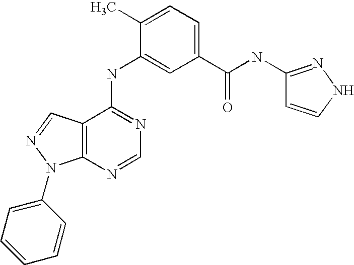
C12=C(C(NC3=CC(C(NC4=NNC=C4)=O)=CC=C3C)=NC=N1)C=NN2C1=CC=CC=C1
